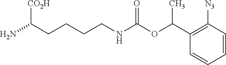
C(N)(CCCCNC(OC(C1=C([N3])C=CC=C1)C)=O)[CO2H]
